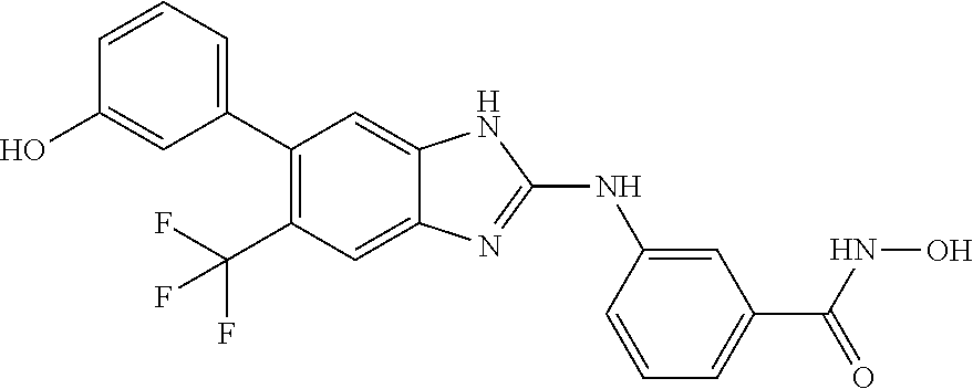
C1=CC=C(C2=C(C(F)(F)F)C=C3C(=C2)NC(NC2=CC(C(NO)=O)=CC=C2)=N3)C=C1O
